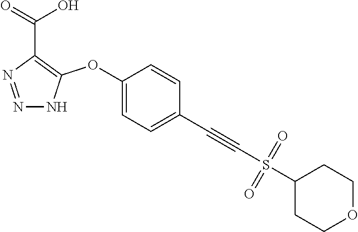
C1(OC2=C(C(=O)O)N=NN2)=CC=C(C#CS(C2CCOCC2)(=O)=O)C=C1
